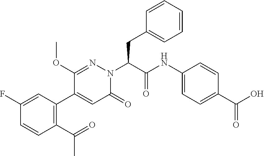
C1(F)=CC(C2=CC(=O)N(C(CC3=CC=CC=C3)C(NC3=CC=C(C(O)=O)C=C3)=O)N=C2OC)=C(C(=O)C)C=C1
